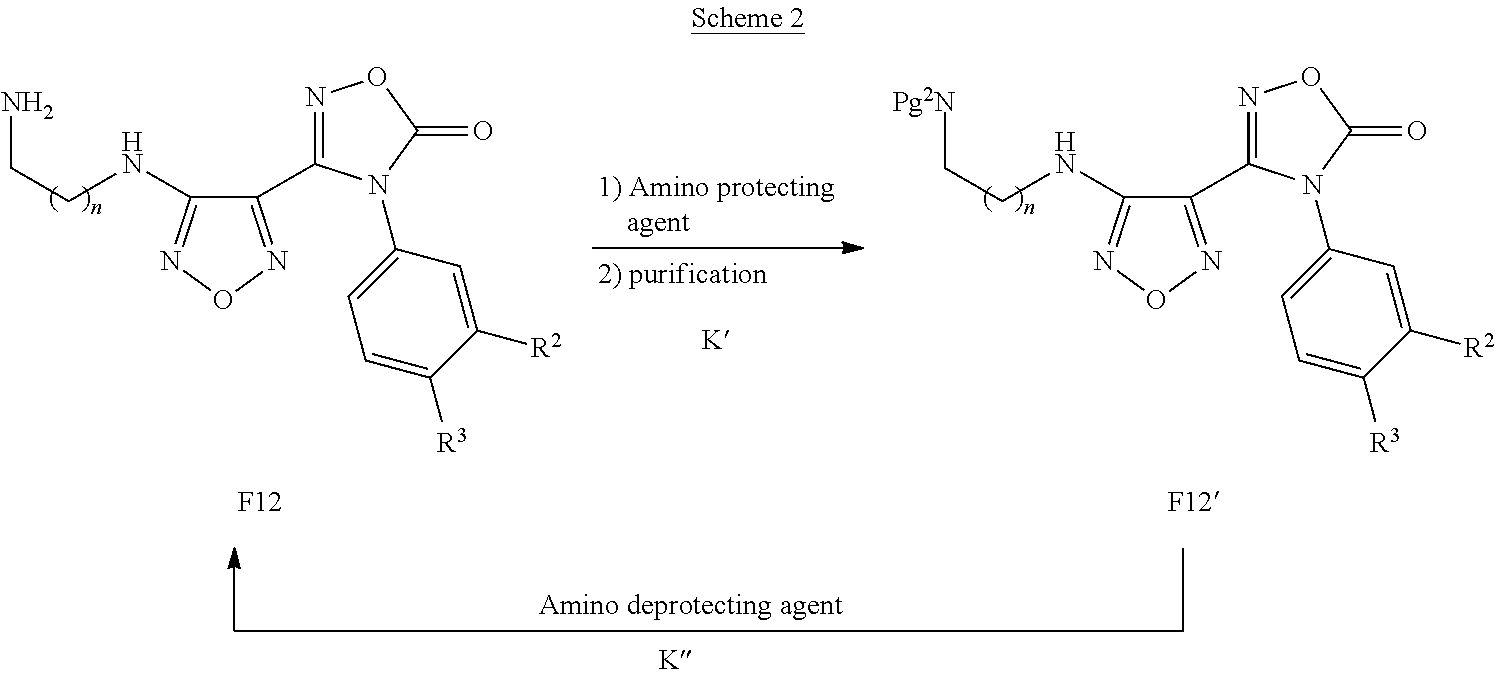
N1=C(C2=NON=C2NCCN)N(C2=CC=C([R3])C([R2])=C2)C(=O)O1.[F12].N1=C(C2=NON=C2NCC[Pg2N])N(C2=CC=C([R3])C([R2])=C2)C(=O)O1
